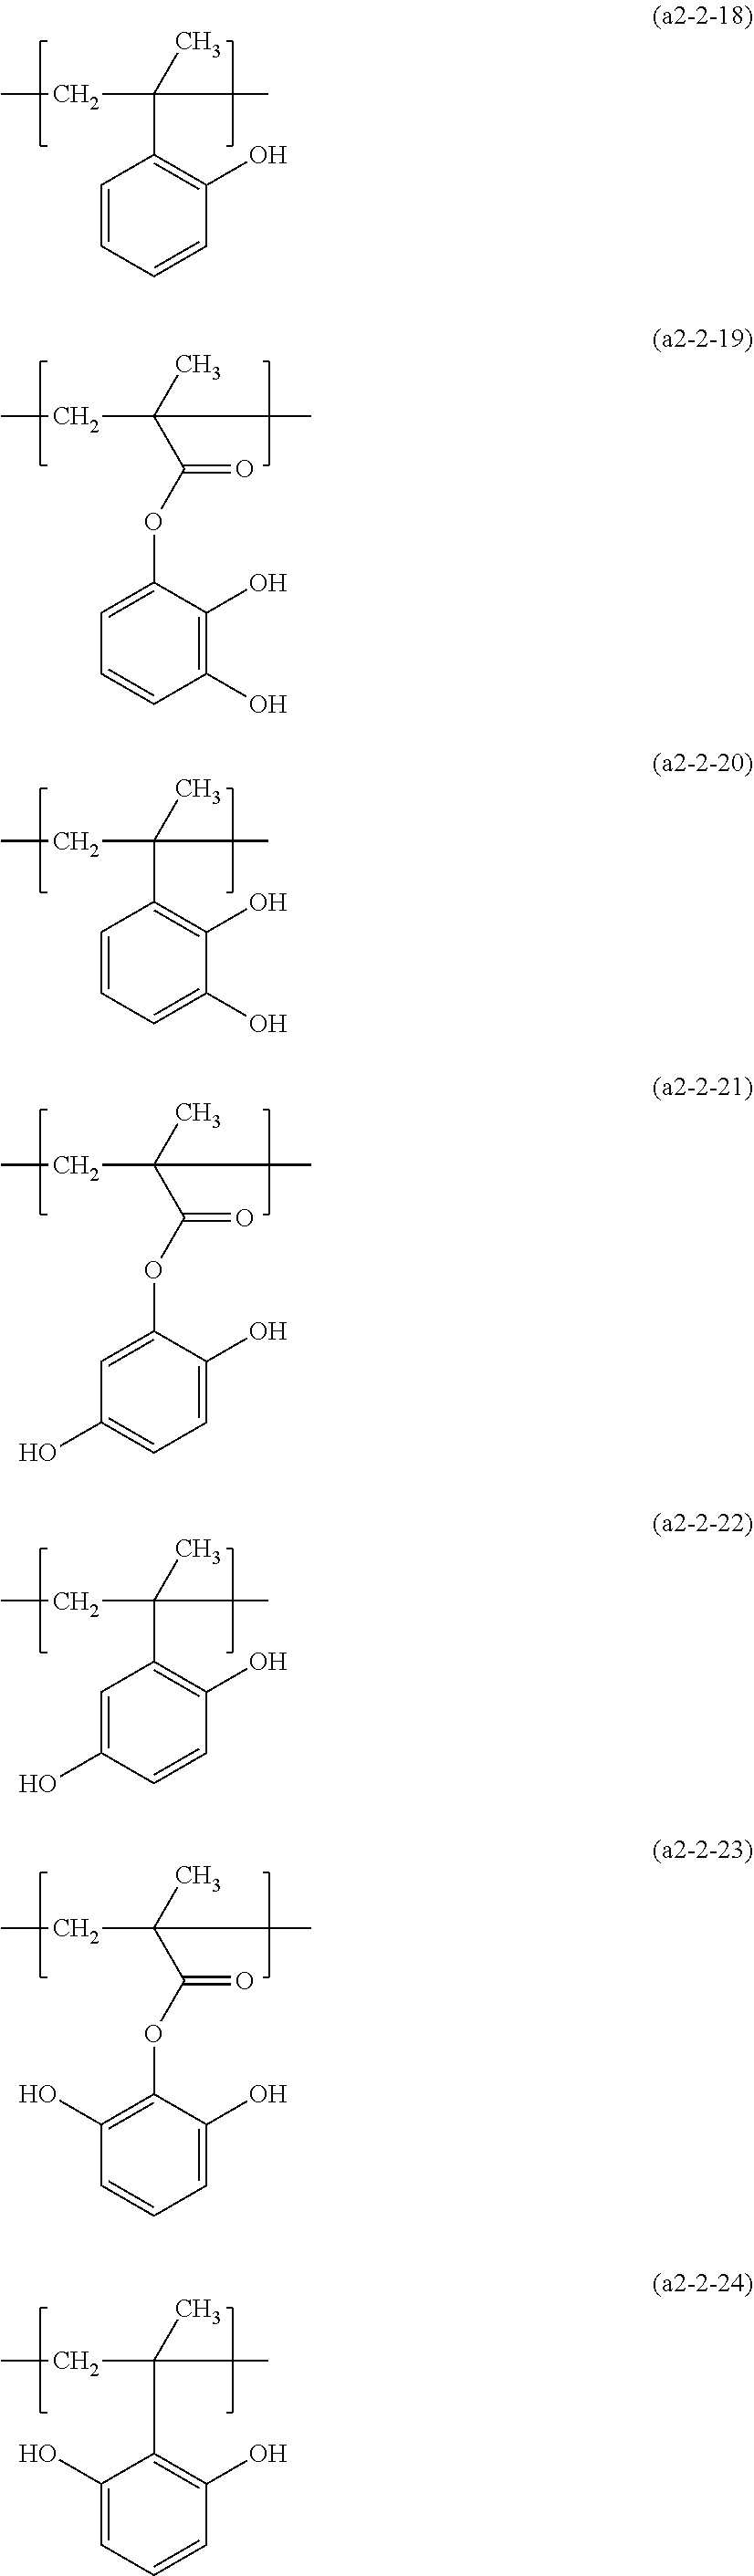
CC(C1=C(O)C=CC=C1)(C)CC.CC(C(OC1=CC=CC(O)=C1O)=O)(C)CC.CC(C1=C(O)C(O)=CC=C1)(C)CC.CC(C(OC1=CC(O)=CC=C1O)=O)(C)CC.CC(C1=C(O)C=CC(O)=C1)(C)CC.CC(C(OC1=C(O)C=CC=C1O)=O)(C)CC.CC(C1=C(O)C=CC=C1O)(C)CC
